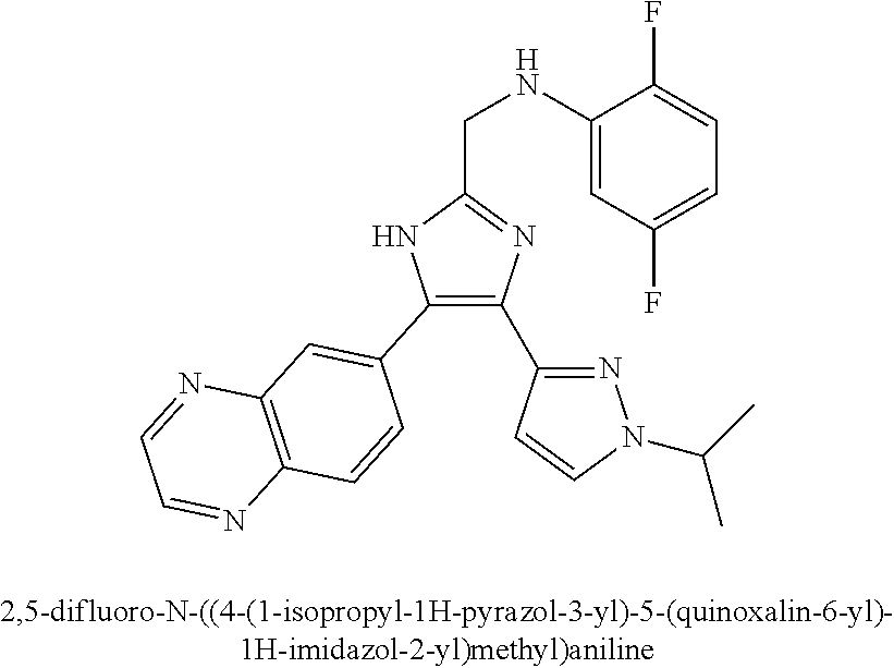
C1(C2=C(C3=NN(C(C)C)C=C3)N=C(CNC3=CC(F)=CC=C3F)N2)=CC2=C(C=C1)N=CC=N2
